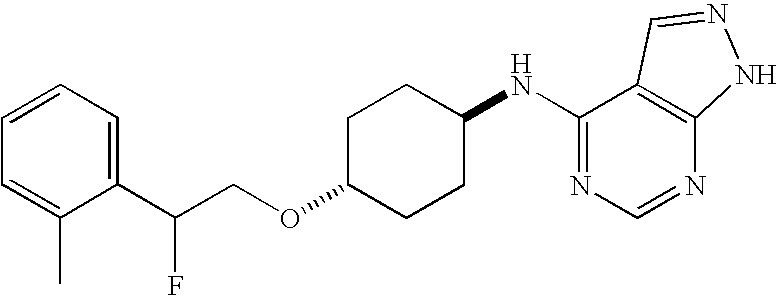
C1(C(F)COC2CCC(NC3=NC=NC4=C3C=NN4)CC2)=CC=CC=C1C
